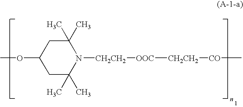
COC1CC(C)(C)N([CH2CH2][OOC][CH2CH2][CO]C)C(C)(C)C1
